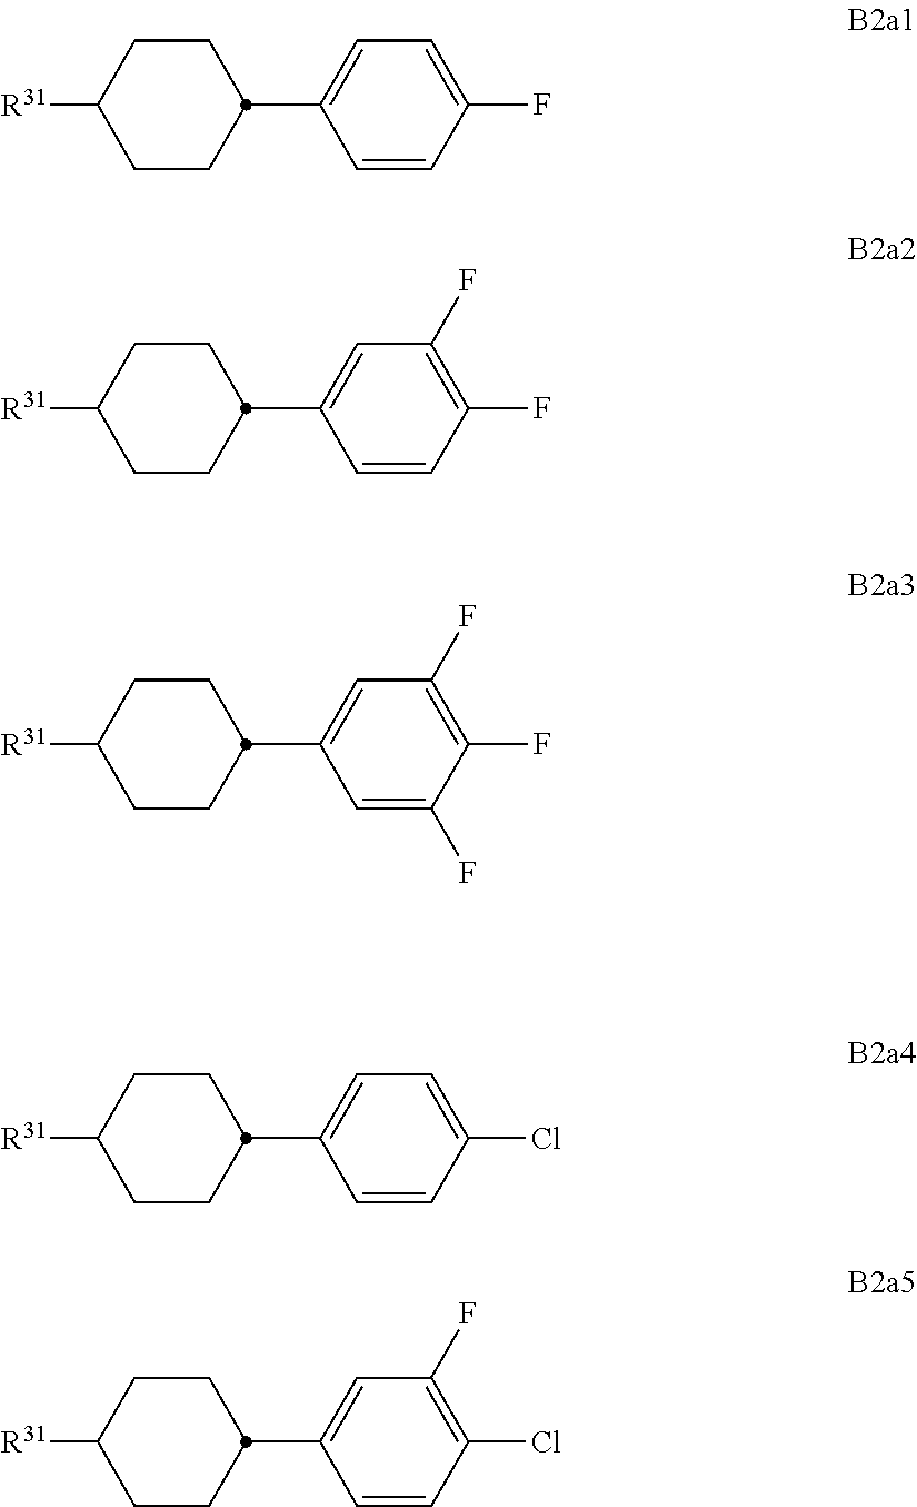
C1(C2CCC([R31])CC2)=CC=C(F)C=C1.C1(C2CCC([R31])CC2)=CC(F)=C(F)C=C1.C1(C2CCC([R31])CC2)=CC(F)=C(F)C(F)=C1.C1(C2CCC([R31])CC2)=CC=C(Cl)C=C1.C1(C2CCC([R31])CC2)=CC(F)=C(Cl)C=C1
